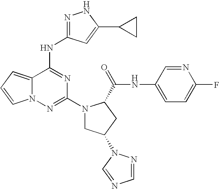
C12=CC=CN1N=C(N1CC(N3N=CN=C3)CC1C(NC1=CC=C(F)N=C1)=O)N=C2NC1=NNC(C2CC2)=C1
